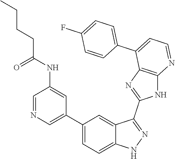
C1=NC=C(C2=CC=C3C(=C2)C(C2=NC4=C(N2)N=CC=C4C2=CC=C(F)C=C2)=NN3)C=C1NC(CCCC)=O
